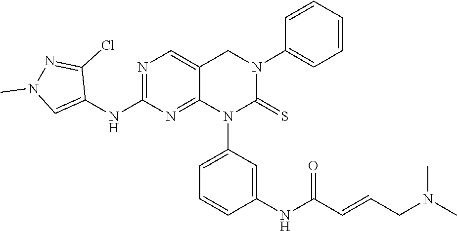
C1(N2CC3=CN=C(NC4=CN(C)N=C4Cl)N=C3N(C3=CC=CC(NC(C=CCN(C)C)=O)=C3)C2=S)=CC=CC=C1
